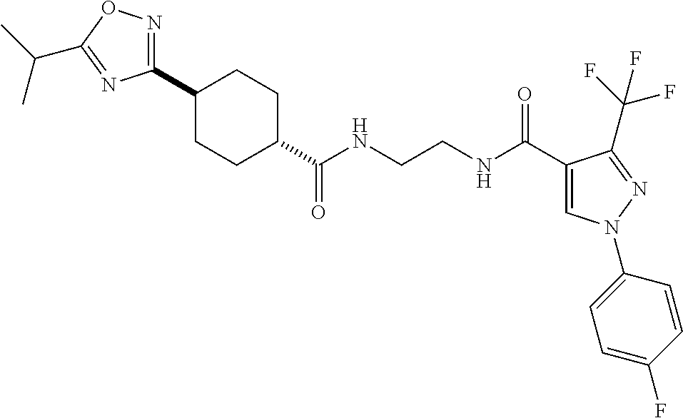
C1(C2=NOC(C(C)C)=N2)CCC(C(=O)NCCNC(=O)C2=CN(C3=CC=C(F)C=C3)N=C2C(F)(F)F)CC1
